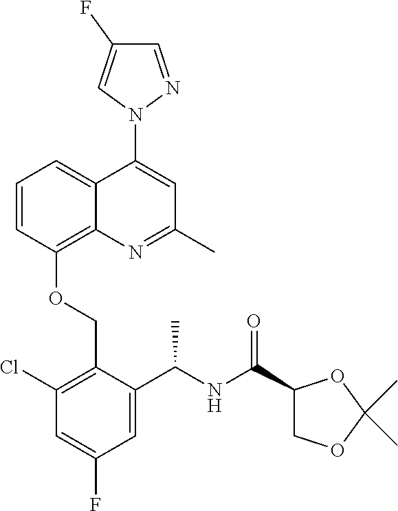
C1=CC(OCC2=C(Cl)C=C(F)C=C2C(NC(C2COC(C)(C)O2)=O)C)=C2C(=C1)C(N1N=CC(F)=C1)=CC(C)=N2
